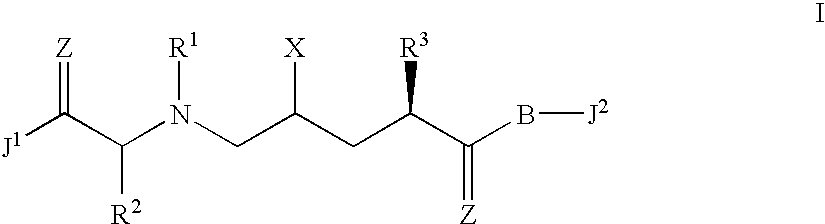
[J1]C(C(N(CC(CC(C(B[J2])=[Z])[R3])[X])[R1])[R2])=[Z]
